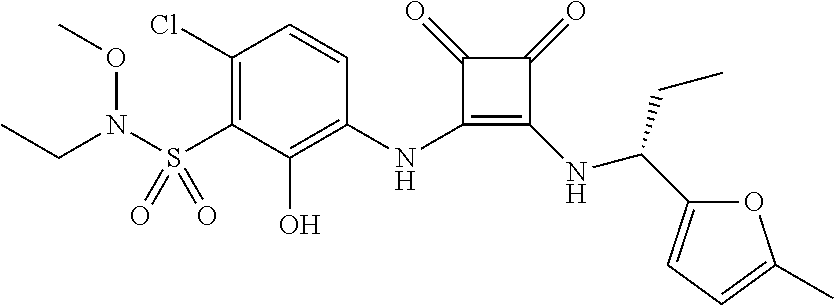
C1(Cl)=C(S(N(CC)OC)(=O)=O)C(O)=C(NC2=C(NC(C3=CC=C(C)O3)CC)C(=O)C2=O)C=C1
